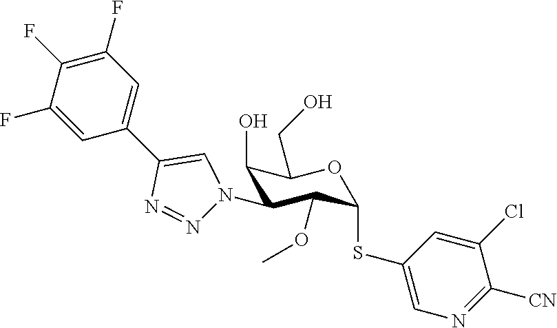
C1(O)C(N2N=NC(C3=CC(F)=C(F)C(F)=C3)=C2)C(OC)C(SC2=CN=C([CN])C(Cl)=C2)OC1CO
